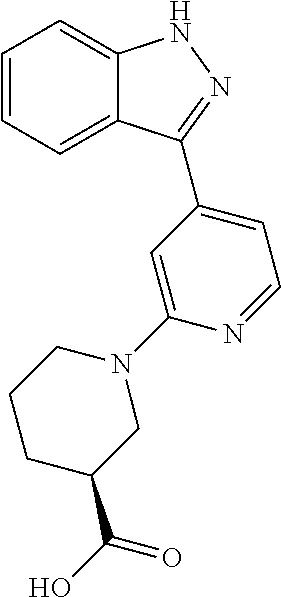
C1=CC=C2C(=C1)NN=C2C1=CC=NC(N2CCCC(C(O)=O)C2)=C1
